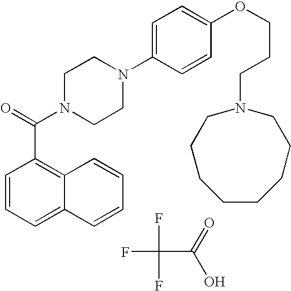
C1=CC=C2C(=C1C(N1CCN(C3=CC=C(OCCCN4CCCCCCCC4)C=C3)CC1)=O)C=CC=C2.FC(C(O)=O)(F)F
